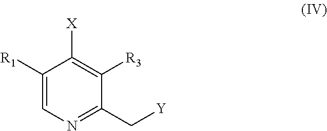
C1([R1])=CN=C(C[Y])C([R3])=C1[X]
